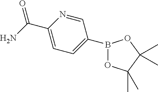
C1(C(N)=O)=CC=C(B2OC(C)(C)C(C)(C)O2)C=N1
